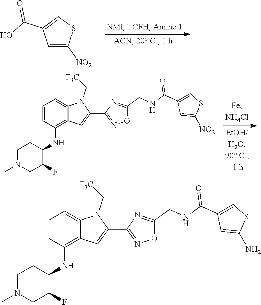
C1=C([NO2])SC=C1C(O)=O.C1=C([NO2])SC=C1C(=O)NCC1=NC(C2=CC3=C(NC4C(F)CN(C)CC4)C=CC=C3N2C[F3C])=NO1.C1(C(=O)NCC2=NC(C3=CC4=C(NC5C(F)CN(C)CC5)C=CC=C4N3C[F3C])=NO2)=CSC(N)=C1
